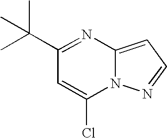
C12=CC=NN1C(Cl)=CC(C(C)(C)C)=N2
